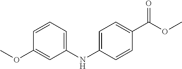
C1(NC2=CC=C(C(OC)=O)C=C2)=CC=CC(OC)=C1
